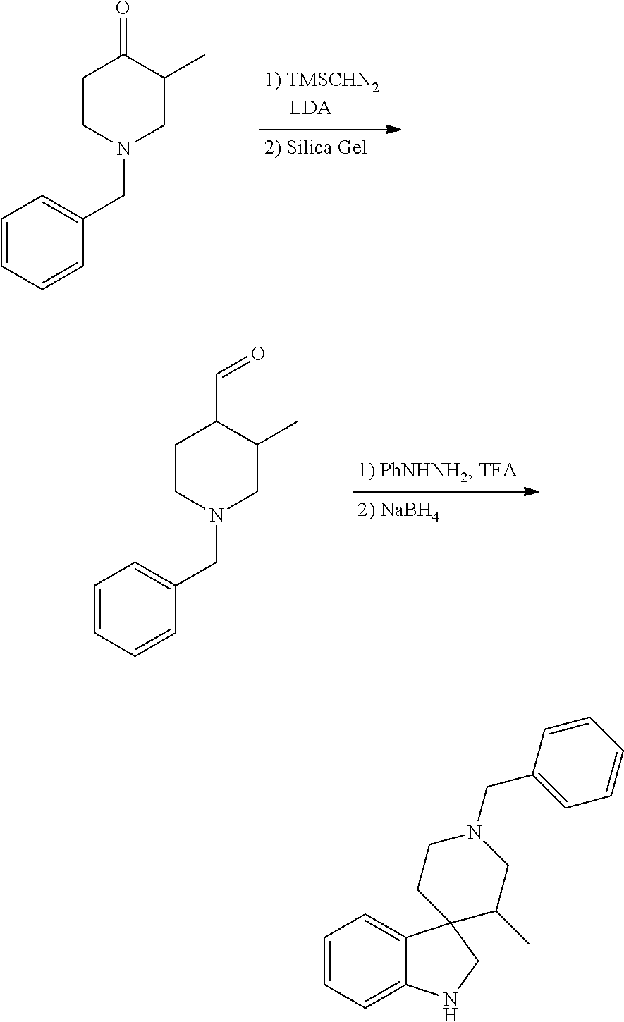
C1CN(CC2=CC=CC=C2)CC(C)C1=O.C1CN(CC2=CC=CC=C2)CC(C)C1C=O.C1=CC=C2C(=C1)C1(CN2)C(C)CN(CC2=CC=CC=C2)CC1
